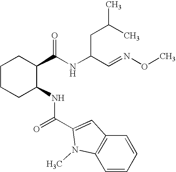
C1CCC(NC(=O)C2=CC3=C(C=CC=C3)N2C)C(C(NC(C=NOC)CC(C)C)=O)C1
